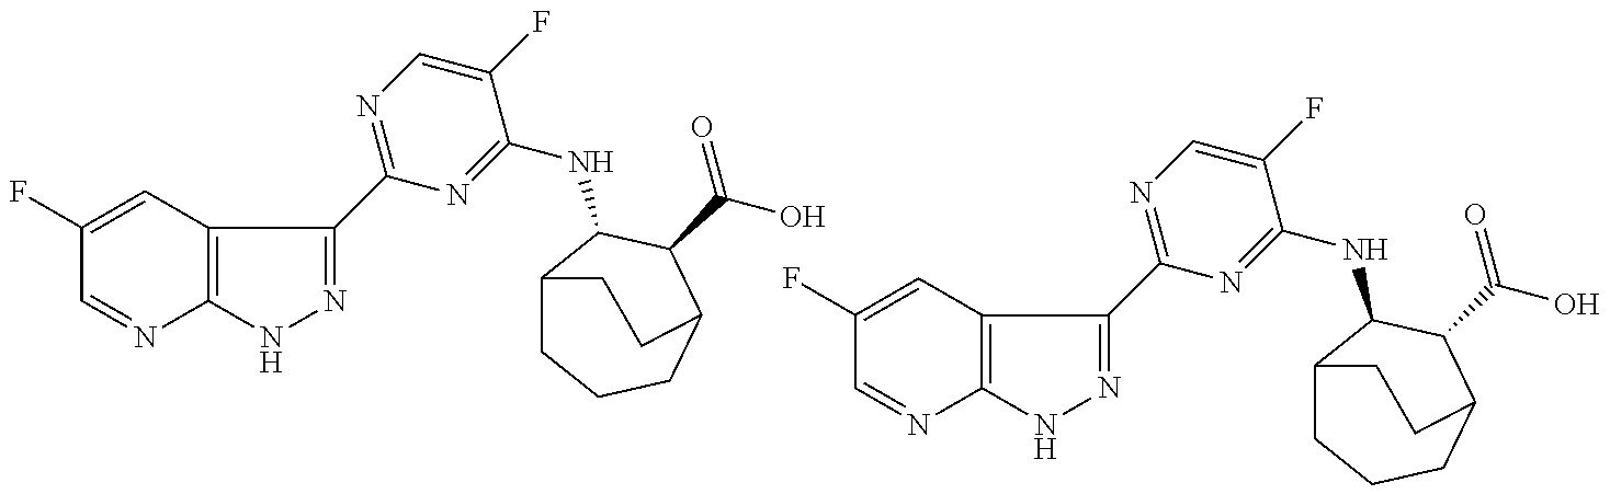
C1(F)=CC2=C(N=C1)NN=C2C1=NC=C(F)C(NC2C3CCCC(C2C(=O)O)CC3)=N1.C1(F)=CC2=C(N=C1)NN=C2C1=NC=C(F)C(NC2C3CCCC(C2C(=O)O)CC3)=N1
